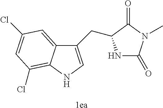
C12=CC(Cl)=CC(Cl)=C1NC=C2CC1NC(=O)N(C)C1=O.[1ea]
